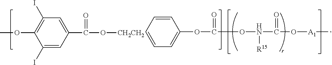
C1(I)=C(OC)C(I)=CC(C(O[CH2CH2])=O)=C1.C1=CC=CC=C1OC(=O)ON(C(=O)O[A1]C)[R15]
